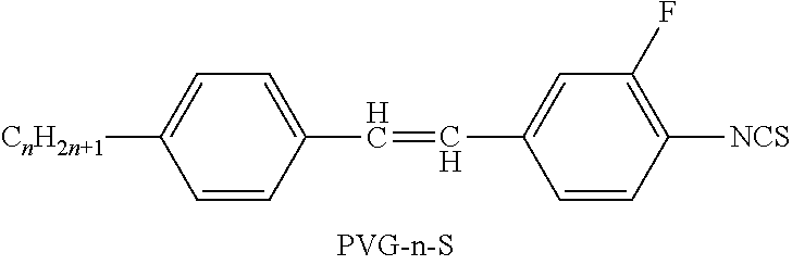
[CnH2n+1]C1=CC=C(C=CC2=CC(F)=C([NCS])C=C2)C=C1
